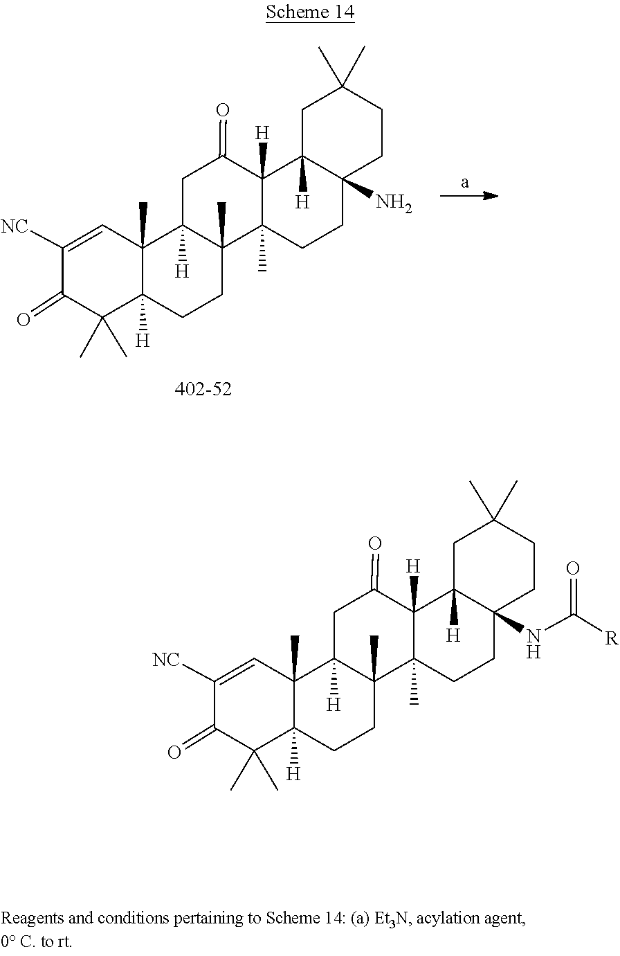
C12([H])CC(=O)C3([H])C4([H])CC(C)(C)CCC4(N)CCC3(C)C1(C)CCC1([H])C2(C)C=C([NC])C(=O)C1(C)C.N(C12C([H])(C3([H])C(=O)CC4([H])C5(C)C([H])(CCC4(C)C3(C)CC1)C(C)(C)C(=O)C([NC])=C5)CC(C)(C)CC2)C([R])=O
